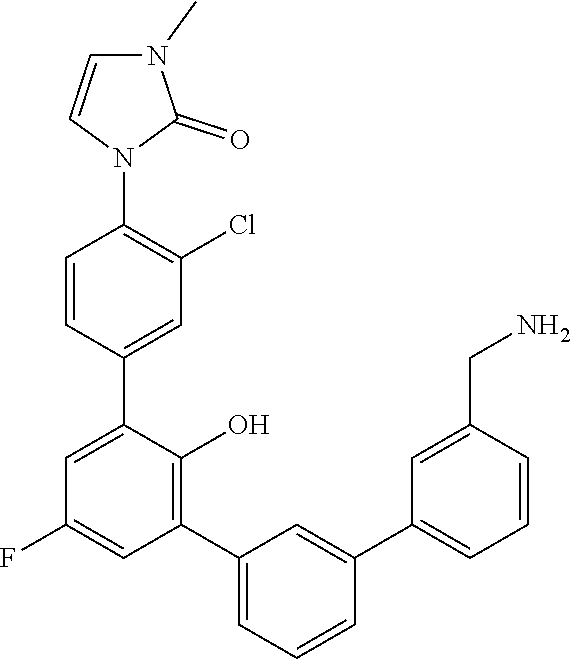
C1=CC(N2C(=O)N(C)C=C2)=C(Cl)C=C1C1=CC(F)=CC(C2=CC=CC(C3=CC=CC(CN)=C3)=C2)=C1O
